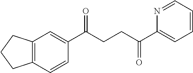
C1(C(CCC(C2=CC=CC=N2)=O)=O)=CC2=C(C=C1)CCC2
